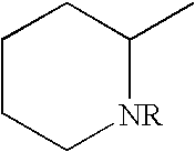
C1CC[NR]C(C)C1
